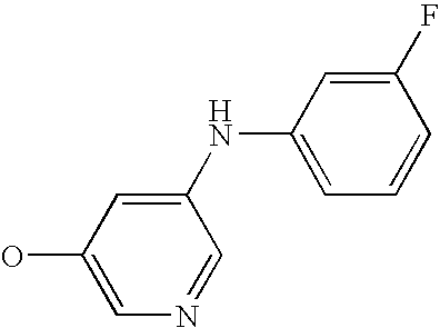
OC1=CN=CC(NC2=CC=CC(F)=C2)=C1
